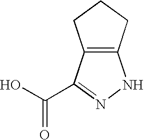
C(O)(=O)C1=NNC2=C1CCC2
